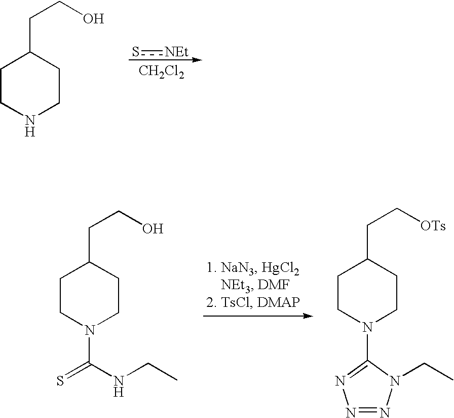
C1CN(C(NCC)=S)CCC1CCO.C1CN(C2=NN=NN2CC)CCC1CC[OTs].s[NEt].C1CNCCC1CCO.[CH2Cl2]
